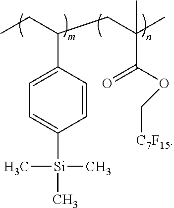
C1=CC(C(CC)CC(C)(C)C(OC[C7F15])=O)=CC=C1[Si](C)(C)C
